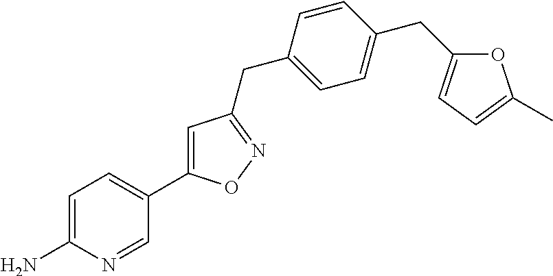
C1=C(N)N=CC(C2=CC(CC3=CC=C(CC4=CC=C(C)O4)C=C3)=NO2)=C1
